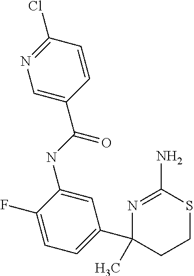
C1(Cl)=NC=C(C(NC2=CC(C3(C)N=C(N)SCC3)=CC=C2F)=O)C=C1
